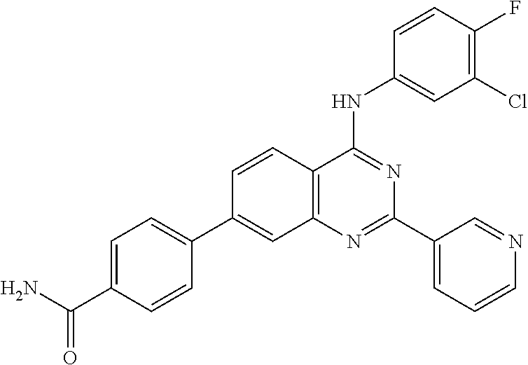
C12=C(N=C(C3=CC=CN=C3)N=C1NC1=CC(Cl)=C(F)C=C1)C=C(C1=CC=C(C(N)=O)C=C1)C=C2
